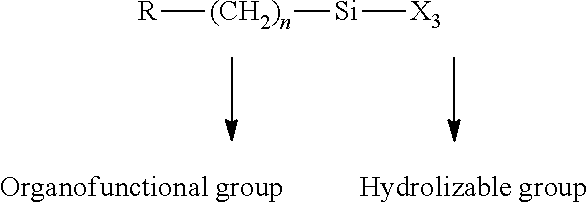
[R][(CH2)n][Si][X3]
